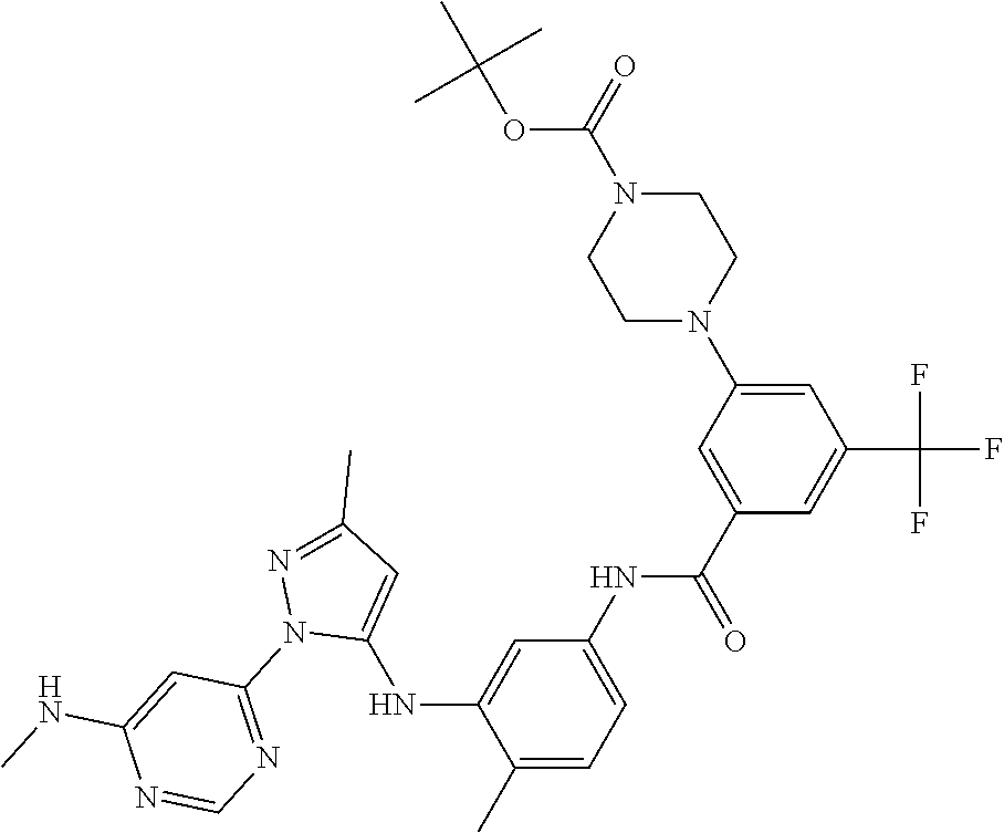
C1(C)=CC=C(NC(C2=CC(N3CCN(C(=O)OC(C)(C)C)CC3)=CC(C(F)(F)F)=C2)=O)C=C1NC1=CC(C)=NN1C1=NC=NC(NC)=C1
